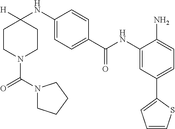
C1CN(C(N2CCCC2)=O)CCC1(NC1=CC=C(C(NC2=CC(C3=CC=CS3)=CC=C2N)=O)C=C1)[H]
